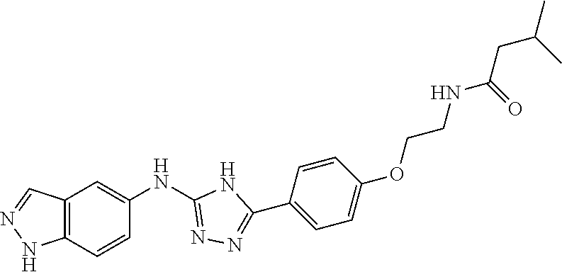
C12=C(C=CC(NC3=NN=C(C4=CC=C(OCCNC(=O)CC(C)C)C=C4)N3)=C1)NN=C2
